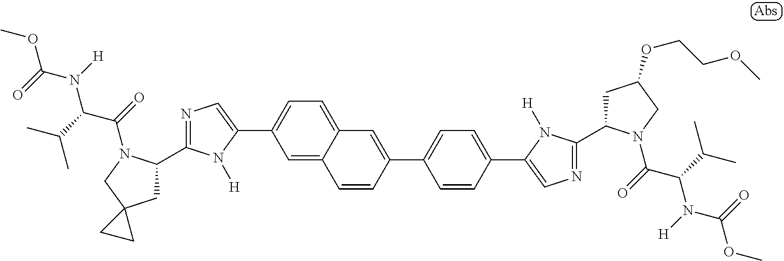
COC(N([H])C(C(C)C)C(=O)N1C(C2=NC=C(C3=CC=C4C(=C3)C=CC(C3=CC=C(C5=CN=C(C6CC(OCCOC)CN6C(=O)C(C(C)C)N([H])C(=O)OC)N5[H])C=C3)=C4)N2[H])CC2(C1)CC2)=O
